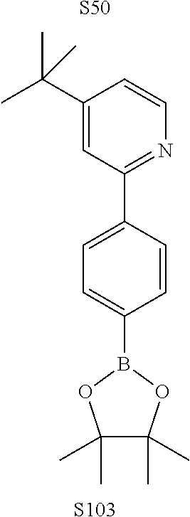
C1(C(C)(C)C)=CC(C2=CC=C(B3OC(C)(C)C(C)(C)O3)C=C2)=NC=C1.[S50].[S103]
